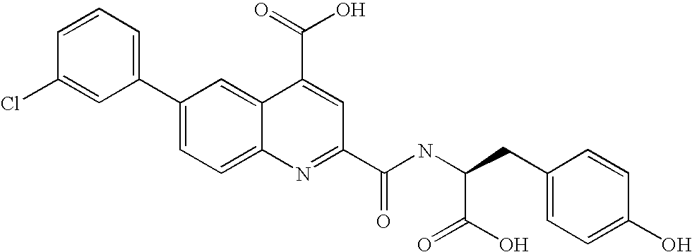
C1=CC(Cl)=CC(C2=CC=C3C(=C2)C(C(=O)O)=CC(C(NC(CC2=CC=C(O)C=C2)C(O)=O)=O)=N3)=C1
